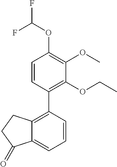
C1(OCC)=C(C2=C3C(=CC=C2)C(=O)CC3)C=CC(OC(F)F)=C1OC
